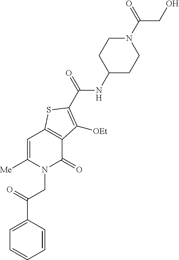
C1([Me])=CC2=C(C(=O)N1CC(C1=CC=CC=C1)=O)C([OEt])=C(C(NC1CCN(C(=O)CO)CC1)=O)S2
